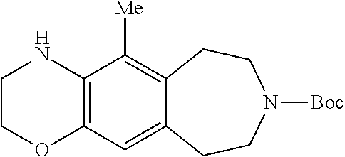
C12=C(C([Me])=C3C(=C1)CCN([Boc])CC3)NCCO2
